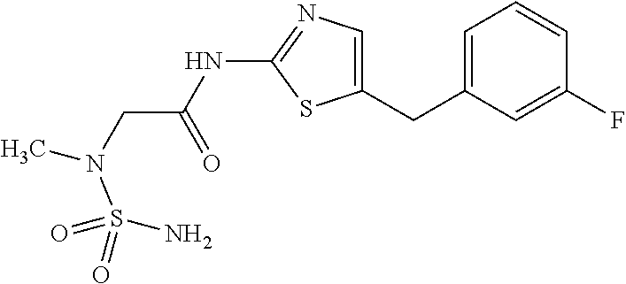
C(C(=O)NC1=NC=C(CC2=CC=CC(F)=C2)S1)N(C)S(N)(=O)=O
